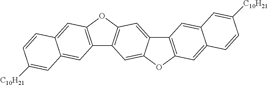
C12=C(OC3=C1C=C1C(=C3)C3=C(O1)C=C1C(=C3)C=C([C10H21])C=C1)C=C1C(=C2)C=C([C10H21])C=C1
